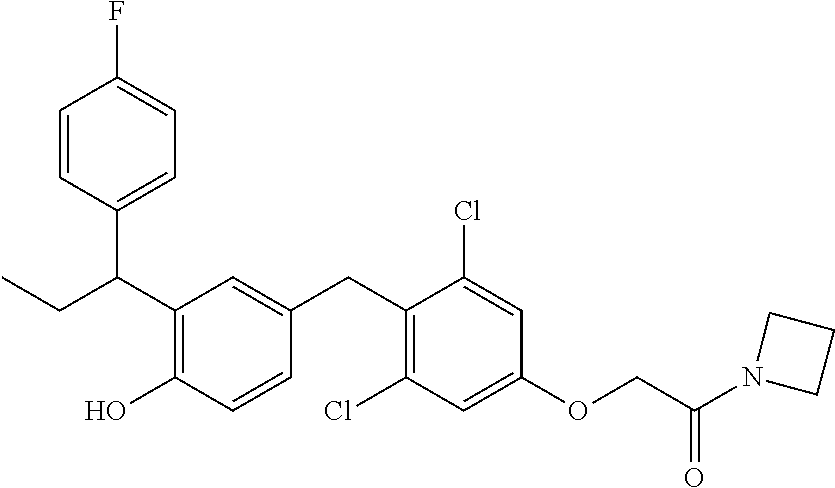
C(C1=C(O)C=CC(CC2=C(Cl)C=C(OCC(=O)N3CCC3)C=C2Cl)=C1)(CC)C1=CC=C(F)C=C1
